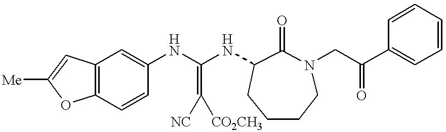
[Me]C1=CC2=C(O1)C=CC(NC(NC1C(=O)N(CC(=O)C3=CC=CC=C3)CCCC1)=C([NC])[CO2CH3])=C2
